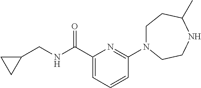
C1N(C2=NC(C(NCC3CC3)=O)=CC=C2)CCNC(C)C1
